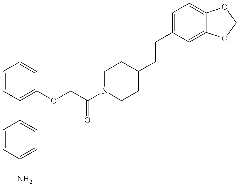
C1=CC(N)=CC=C1C1=C(OCC(N2CCC(CCC3=CC=C4C(=C3)OCO4)CC2)=O)C=CC=C1
